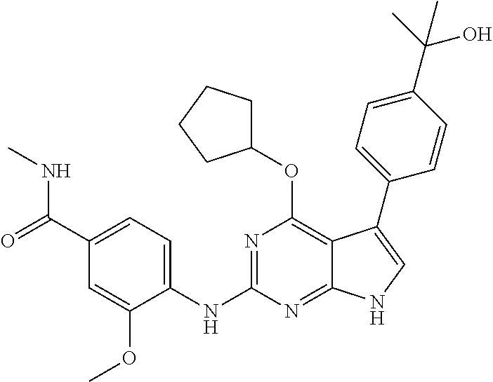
C1(C(=O)NC)=CC=C(NC2=NC(OC3CCCC3)=C3C(=N2)NC=C3C2=CC=C(C(C)(O)C)C=C2)C(OC)=C1
